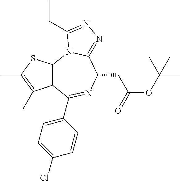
C12=C(C(C3=CC=C(Cl)C=C3)=NC(CC(OC(C)(C)C)=O)C3=NN=C(CC)N13)C(C)=C(C)S2
